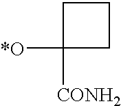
C1C([*O])([CONH2])CC1
